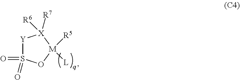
[R5][M]1([L])OS(=O)(=O)[Y][X]1([R7])[R6]
